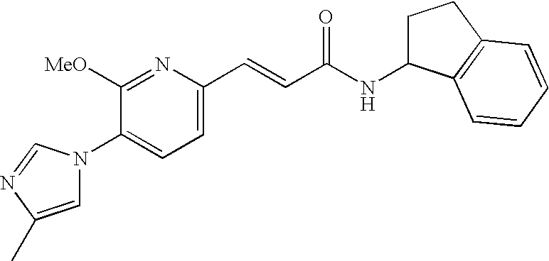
C1([OMe])=NC(C=CC(NC2CCC3=C2C=CC=C3)=O)=CC=C1N1C=C(C)N=C1
